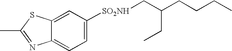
C12=CC([SO2NH]CC(CCCC)CC)=CC=C1N=C(C)S2
